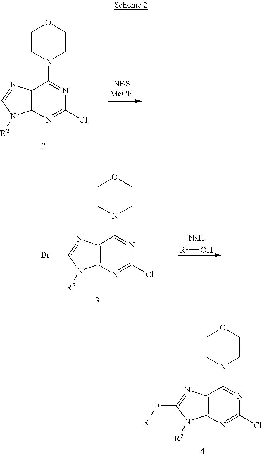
C12=C(N=C(Cl)N=C1N1CCOCC1)N([R2])C(O[R1])=N2.C12=C(N=C(Cl)N=C1N1CCOCC1)N([R2])C=N2.C12=C(N=C(Cl)N=C1N1CCOCC1)N([R2])C(Br)=N2.[R1]O.[Na]
